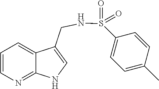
C1=CN=C2C(=C1)C(CNS(C1=CC=C(C)C=C1)(=O)=O)=CN2
